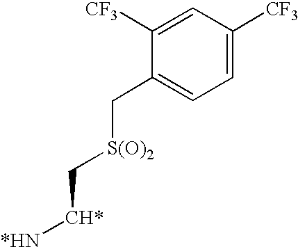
C1([CF3])=CC([CF3])=CC=C1C[S(O)2]C[CH*][*HN]
